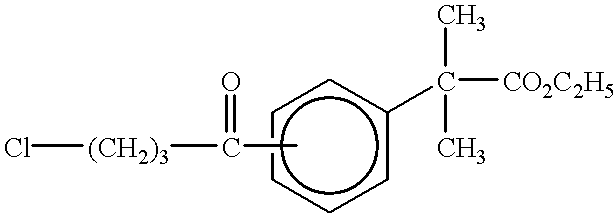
[(CH2)3](Cl)C(=O)C.c1c(C([CO2C2H5])(C)C)cccc1
